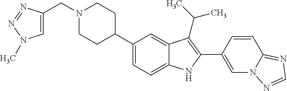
C1(C2CCN(CC3=CN(C)N=N3)CC2)=CC=C2C(=C1)C(C(C)C)=C(C1=CN3C(=NC=N3)C=C1)N2
